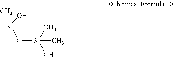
[Si](O[Si](C)(O)C)(C)O
